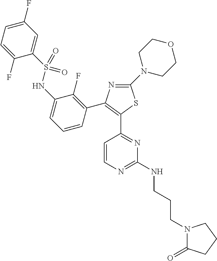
N1=C(N2CCOCC2)SC(C2=NC(NCCCN3C(=O)CCC3)=NC=C2)=C1C1=C(F)C(NS(C2=CC(F)=CC=C2F)(=O)=O)=CC=C1
